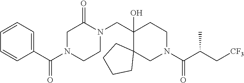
C(N1CCN(CC2(O)C3(CN(C(C(C[CF3])C)=O)CC2)CCCC3)C(=O)C1)(C1=CC=CC=C1)=O
